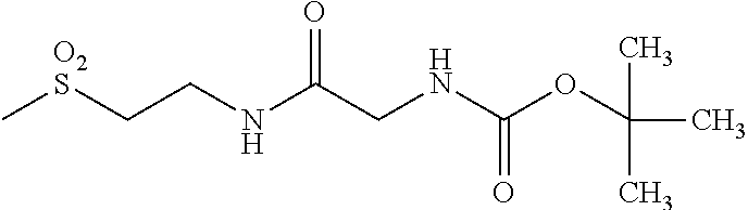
C[O2S]CCNC(CNC(OC(C)(C)C)=O)=O
